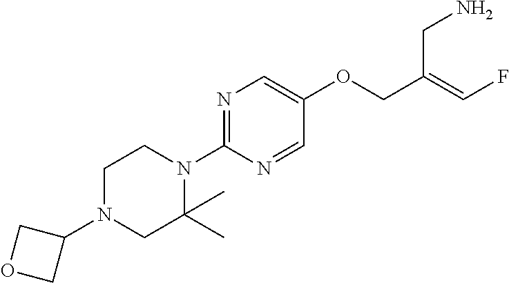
C1N(C2COC2)CC(C)(C)N(C2=NC=C(OCC(=CF)CN)C=N2)C1
